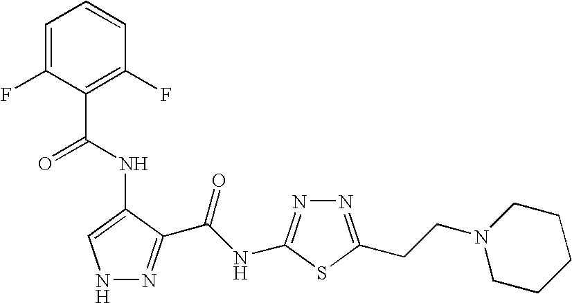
C1=C(F)C(C(=O)NC2=CNN=C2C(NC2=NN=C(CCN3CCCCC3)S2)=O)=C(F)C=C1
